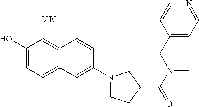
C1(O)=CC=C2C(=C1[CHO])C=CC(N1CCC(C(N(CC3=CC=NC=C3)C)=O)C1)=C2
